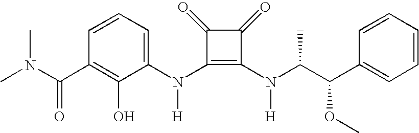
C(C1=C(O)C(N(C2=C(N([H])C(C)C(C3=CC=CC=C3)OC)C(=O)C2=O)[H])=CC=C1)(=O)N(C)C
